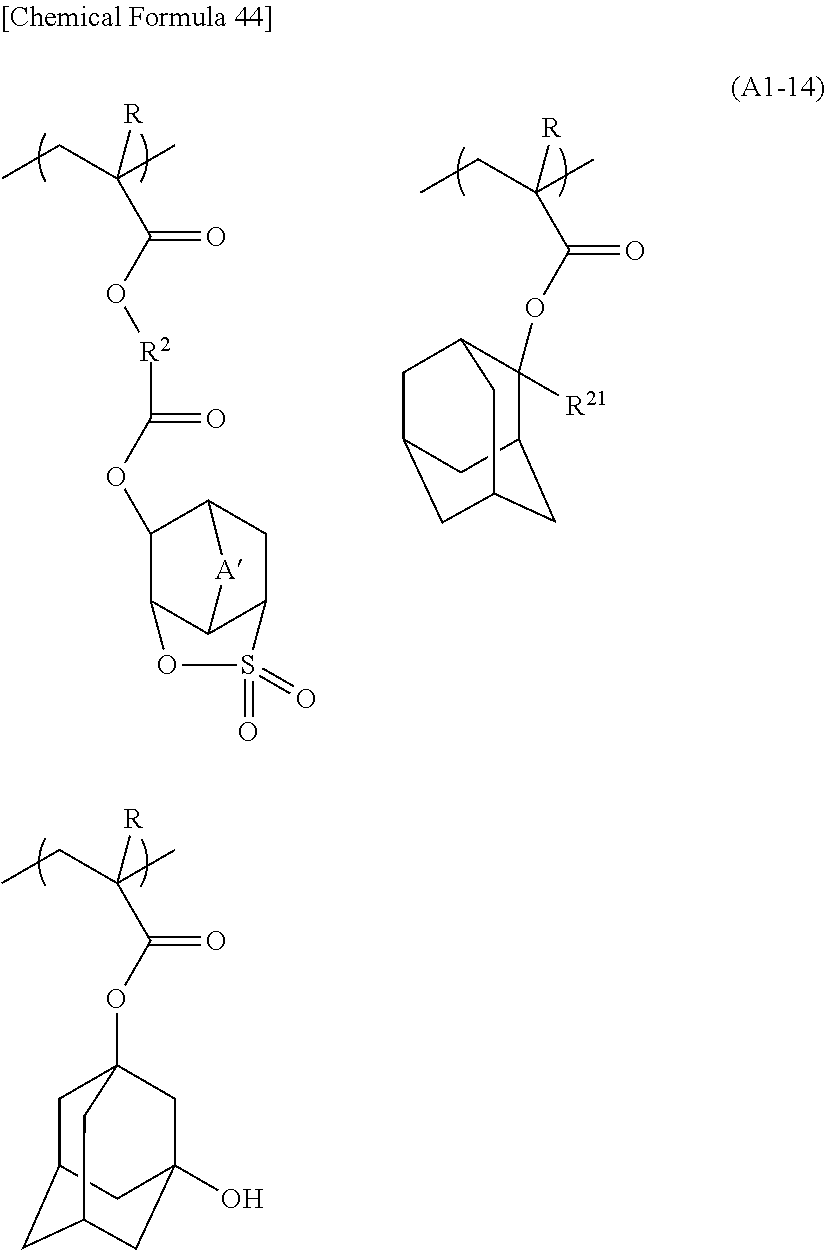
CCC(C)([R])C(O[R2]C(=O)OC1C2C3C(CC1[A]3)S(=O)(=O)O2)=O.CCC(C)([R])C(OC1([R21])C2CC3CC(CC1C3)C2)=O.CCC(C)([R])C(OC12CC3CC(CC(O)(C1)C3)C2)=O
